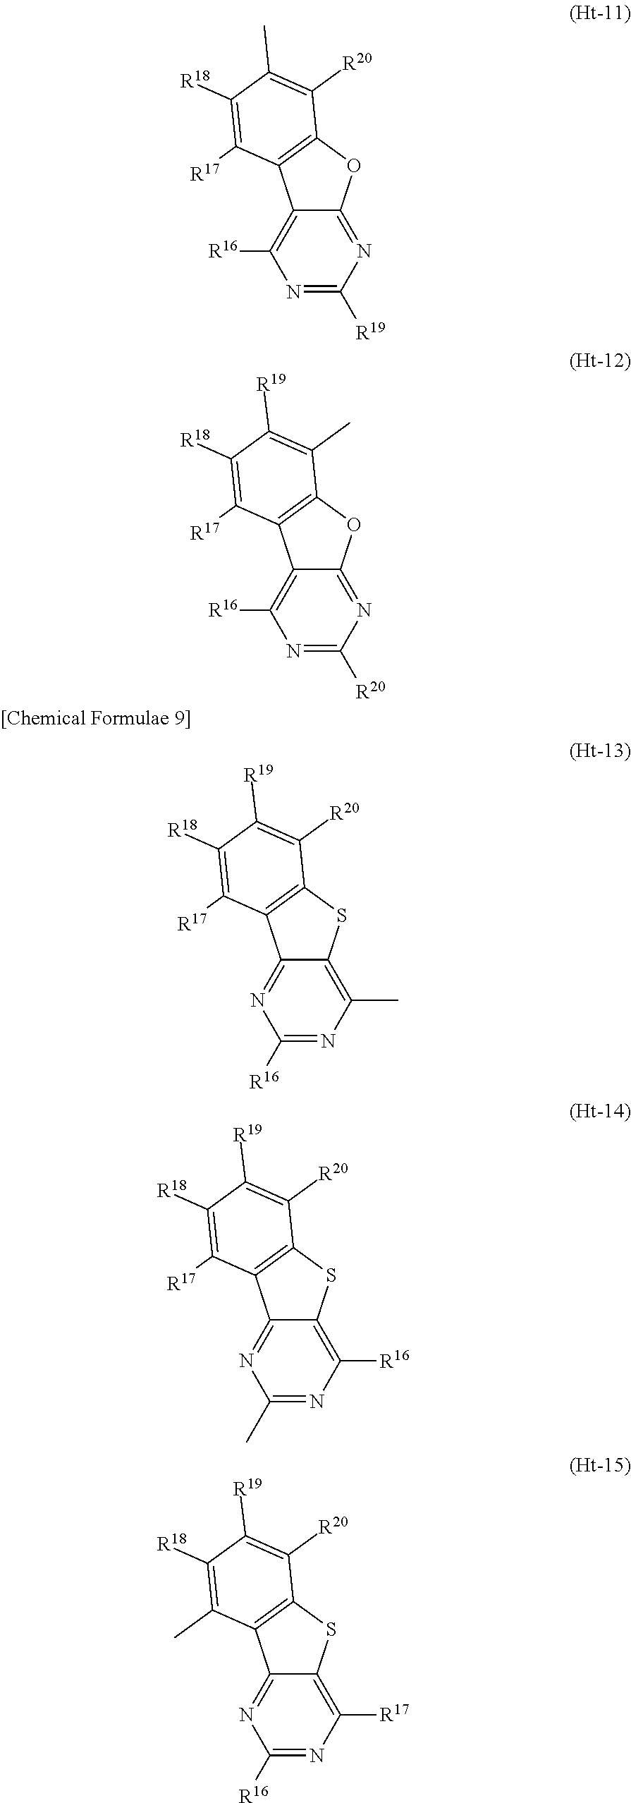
N1=C([R20])N=C2C(=C1[R16])C1=C(O2)C(C)=C([R19])C([R18])=C1[R17].N1=C([R19])N=C2C(=C1[R16])C1=C(O2)C([R20])=C(C)C([R18])=C1[R17].C1([R16])=NC(C)=C2C(=N1)C1=C(S2)C([R20])=C([R19])C([R18])=C1[R17].C1(C)=NC([R16])=C2C(=N1)C1=C(S2)C([R20])=C([R19])C([R18])=C1[R17].C1([R16])=NC([R17])=C2C(=N1)C1=C(S2)C([R20])=C([R19])C([R18])=C1C
